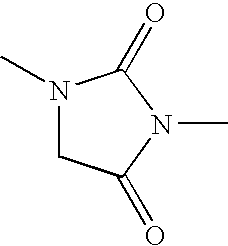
N1(C)CC(=O)N(C)C1=O
